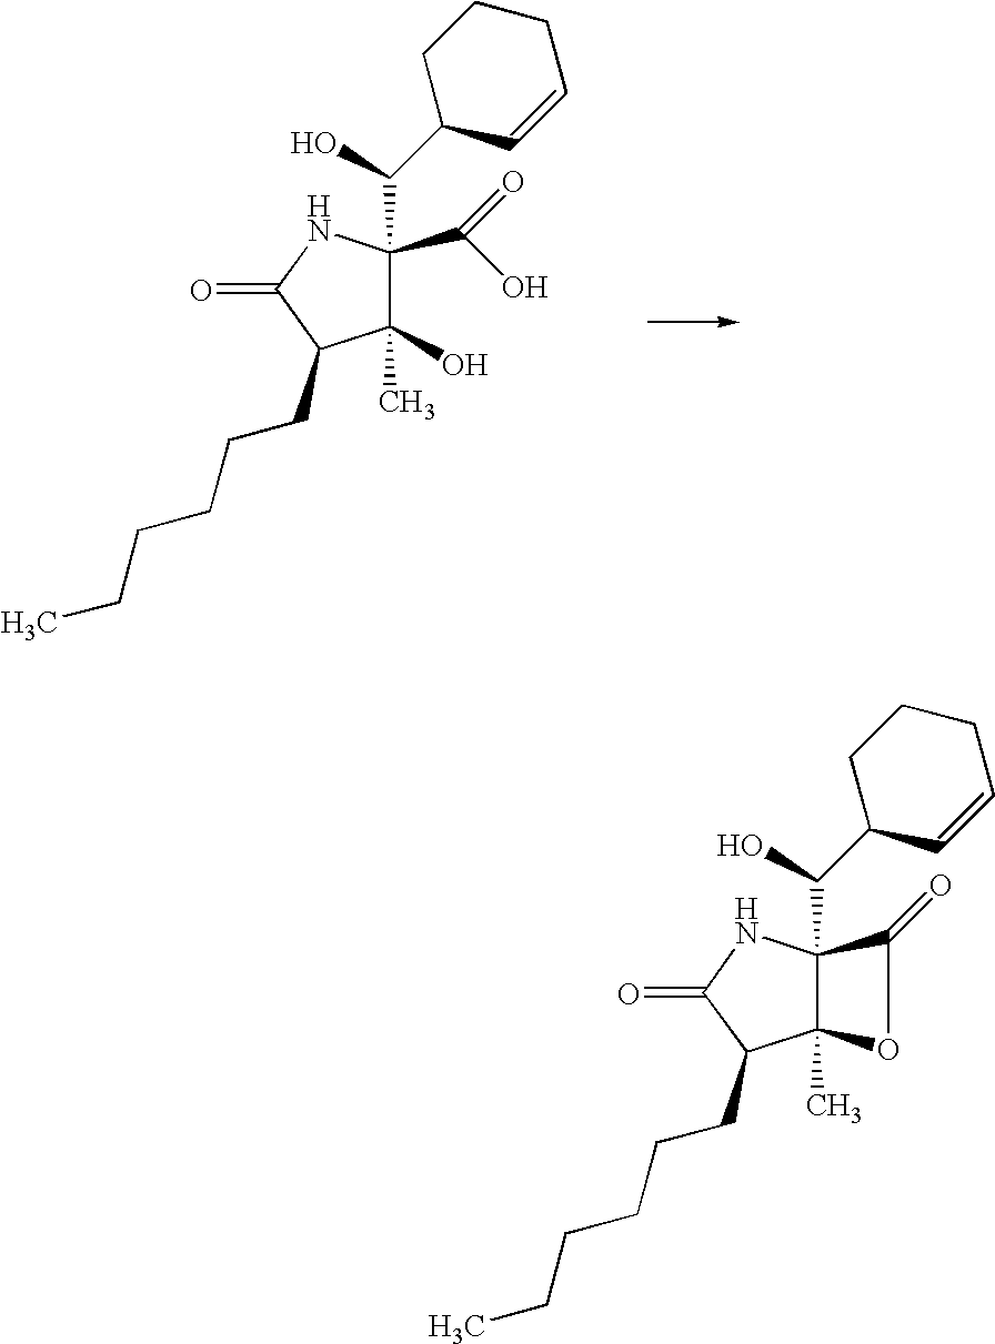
C1(O)(C)C(C(O)C2C=CCCC2)(C(O)=O)NC(=O)C1CCCCCC.C12(C)C(C(O)C3C=CCCC3)(NC(=O)C1CCCCCC)C(=O)O2
